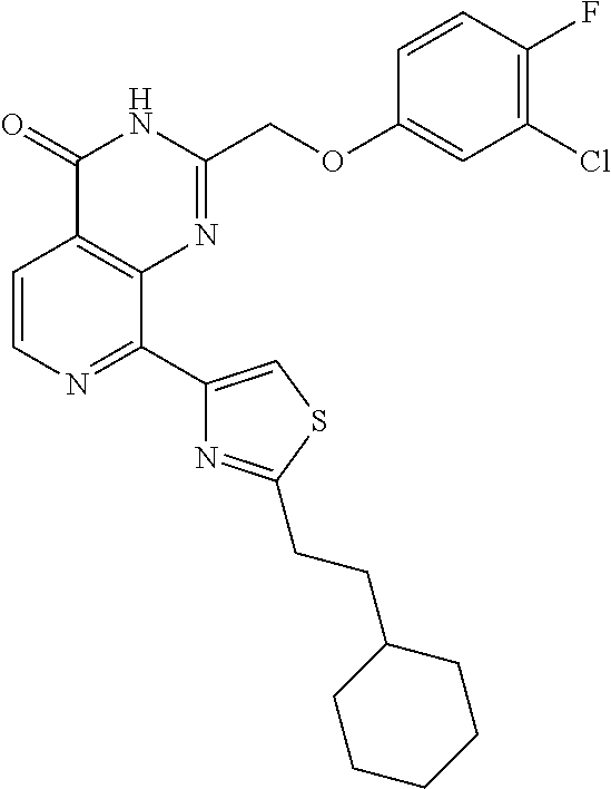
C1=CN=C(C2=CSC(CCC3CCCCC3)=N2)C2=C1C(=O)NC(COC1=CC(Cl)=C(F)C=C1)=N2
